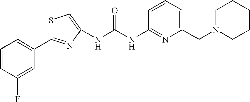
C1=CC=C(CN2CCCCC2)N=C1NC(NC1=CSC(C2=CC=CC(F)=C2)=N1)=O
